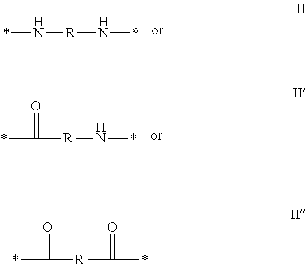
*N[R]N*.*C(=O)[R]N*.*C([R]C(*)=O)=O
